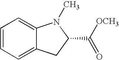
C1=CC=C2C(=C1)N(C)C(C(=O)[OCH3])C2
